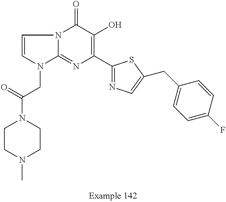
C1=CN(CC(N2CCN(C)CC2)=O)C2=NC(C3=NC=C(CC4=CC=C(F)C=C4)S3)=C(O)C(=O)N12
